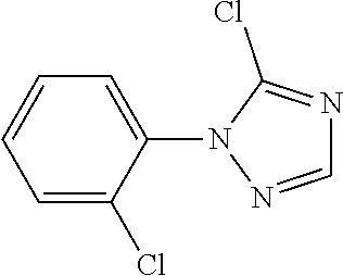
C1=CC=C(Cl)C(N2C(Cl)=NC=N2)=C1
